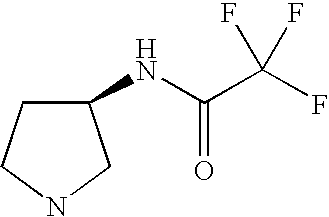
N(C(C(F)(F)F)=O)C1CCNC1
